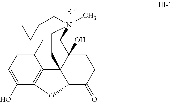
C12=CC=C(O)C3=C1C14C(O)(C(C2)[N+](CC2CC2)(C)CC1)CCC(=O)C4O3.[Br-]
